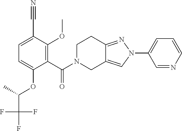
C1(N2N=C3C(=C2)CN(C(=O)C2=C(OC)C(C#N)=CC=C2OC(C(F)(F)F)C)CC3)=CC=CN=C1
